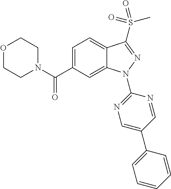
O1CCN(C(C2=CC=C3C(=C2)N(C2=NC=C(C4=CC=CC=C4)C=N2)N=C3S(C)(=O)=O)=O)CC1
